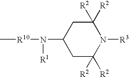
C1C([R2])([R2])N([R3])C([R2])([R2])CC1N([R1])[R10]C
